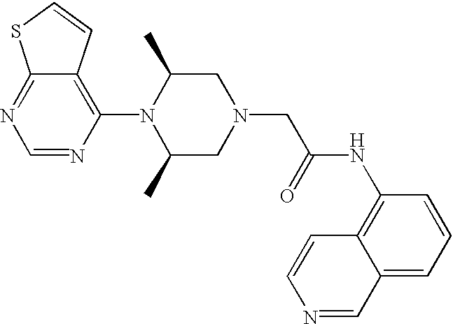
C1=NC(N2C(C)CN(CC(=O)NC3=C4C(=CC=C3)C=NC=C4)CC2C)=C2C(=N1)SC=C2
